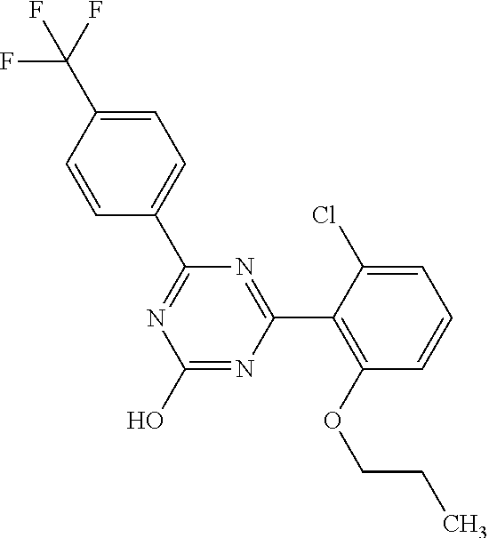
N1=C(C2=CC=C(C(F)(F)F)C=C2)N=C(C2=C(OCCC)C=CC=C2Cl)N=C1O
